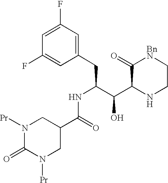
C1(C(NC(CC2=CC(F)=CC(F)=C2)C(C2NCC[BnN]C2=O)O)=O)CN([Pr])C(=O)N([Pr])C1
